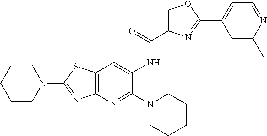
C1CCCCN1C1=NC2=C(S1)C=C(NC(=O)C1=COC(C3=CC=NC(C)=C3)=N1)C(N1CCCCC1)=N2
